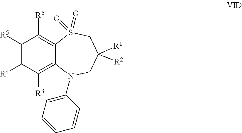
C1([R5])=C([R4])C([R3])=C2C(=C1[R6])S(=O)(=O)CC([R1])([R2])CN2C1=CC=CC=C1
